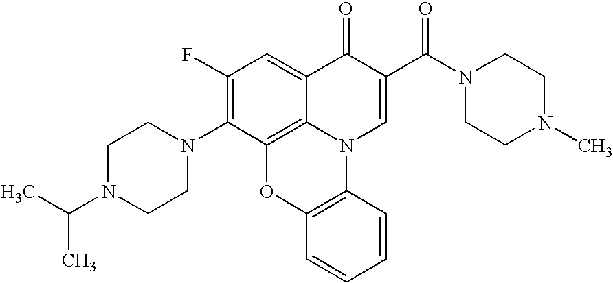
C1(F)=C(N2CCN(C(C)C)CC2)C2=C3C(=C1)C(=O)C(C(N1CCN(C)CC1)=O)=CN3C1=C(O2)C=CC=C1
